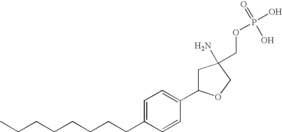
C1=C(CCCCCCCC)C=CC(C2CC(N)(COP(O)(=O)O)CO2)=C1
